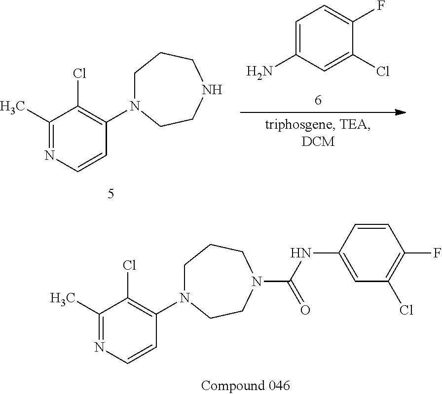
C1=CN=C(C)C(Cl)=C1N1CCCN(C(NC2=CC(Cl)=C(F)C=C2)=O)CC1.C1=CN=C(C)C(Cl)=C1N1CCCNCC1.C1(Cl)=CC(N)=CC=C1F
